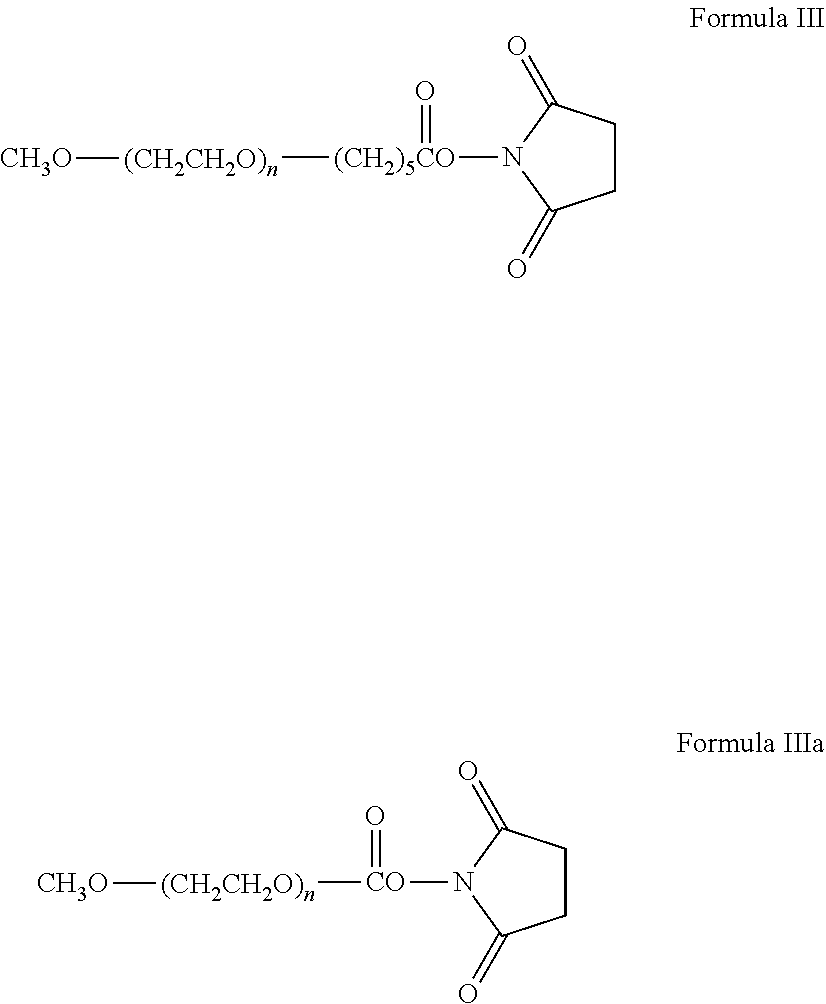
[(CH2)5CO]([(CH2CH2O)n][CH3O])(=O)N1C(=O)CCC1=O.[CO]([(CH2CH2O)n][CH3O])(N1C(=O)CCC1=O)=O
